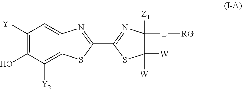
C1([Y1])=C(O)C([Y2])=C2C(=C1)N=C(C1=NC([Z1])([L][RG])C([W])([W])S1)S2
